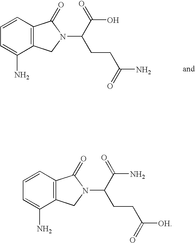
C1=CC2=C(C(N)=C1)CN(C(C(O)=O)CCC(N)=O)C2=O.C1=CC2=C(C(N)=C1)CN(C(C(N)=O)CCC([OH])=O)C2=O
